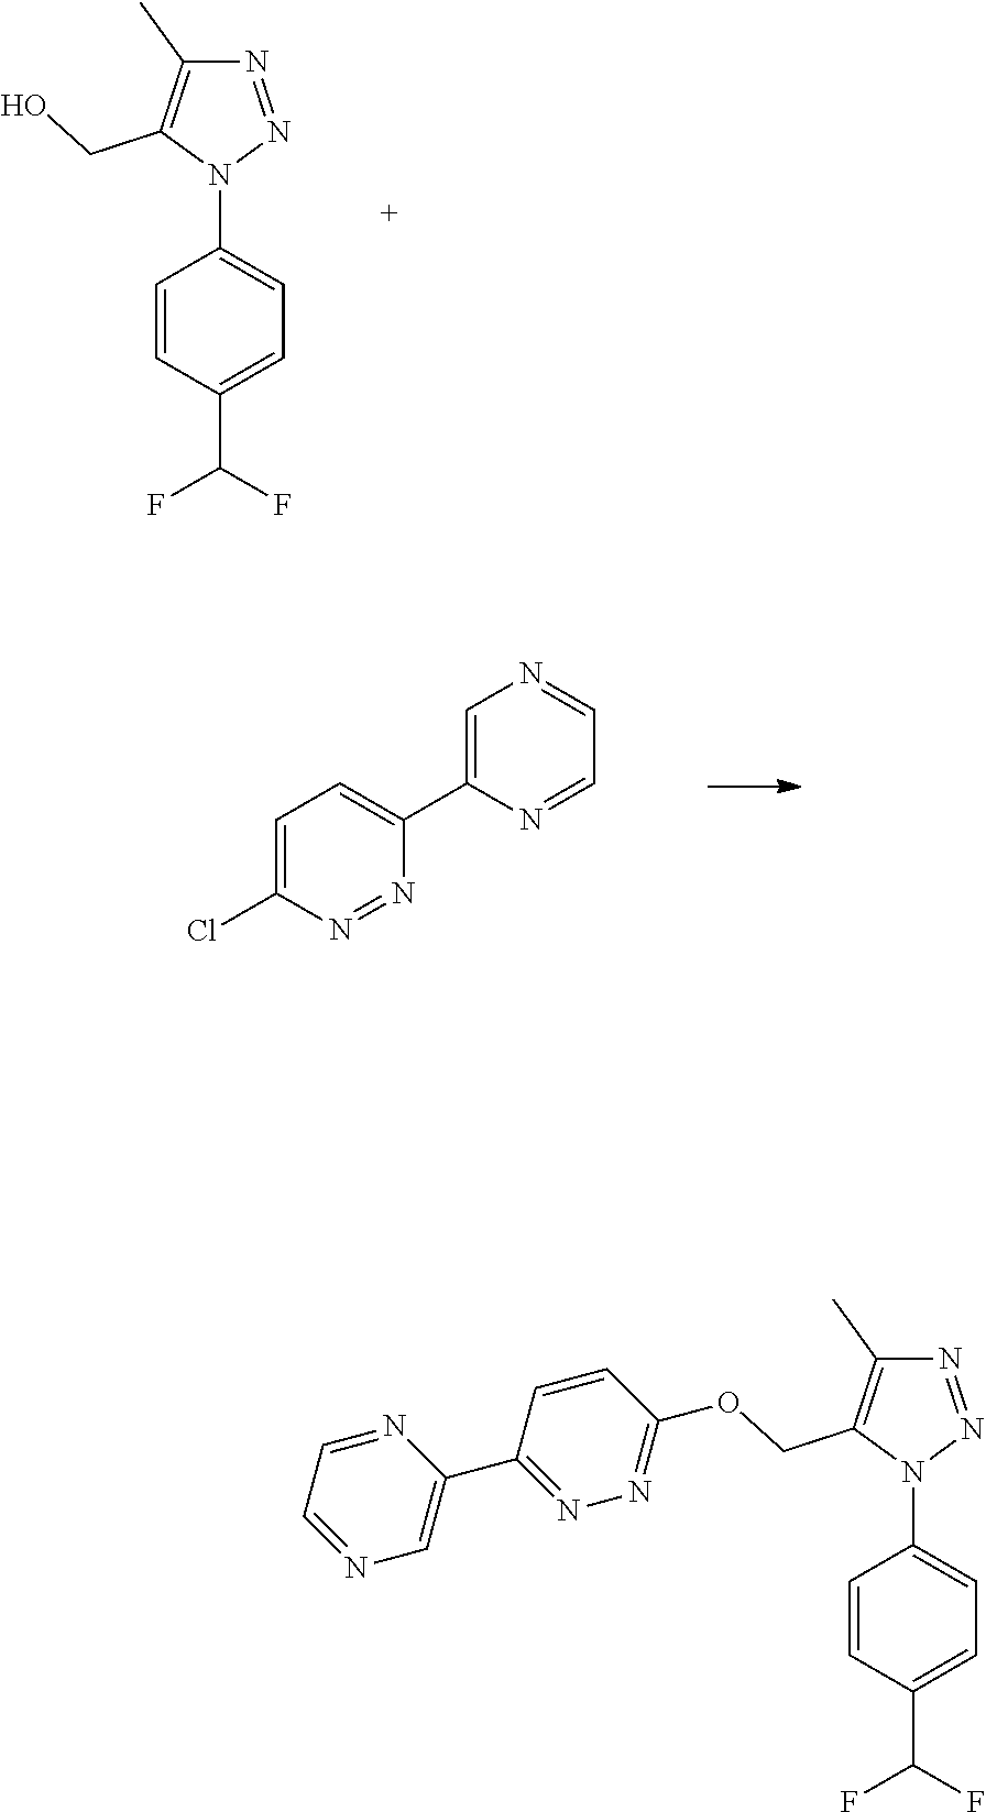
N1=NN(C2=CC=C(C(F)F)C=C2)C(CO)=C1C.C1=C(Cl)N=NC(C2=CN=CC=N2)=C1.N1=NN(C2=CC=C(C(F)F)C=C2)C(COC2=NN=C(C3=CN=CC=N3)C=C2)=C1C
